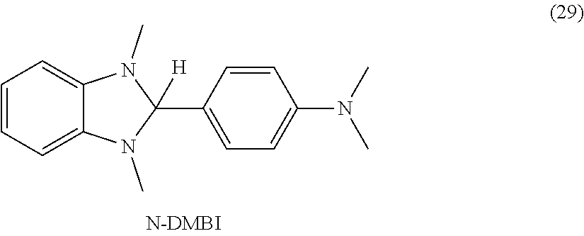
C1=CC=C2C(=C1)N(C)C(C1=CC=C(N(C)C)C=C1)([H])N2C
